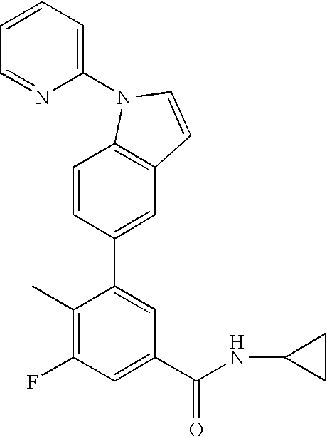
C1=CC(C2=CC(C(NC3CC3)=O)=CC(F)=C2C)=CC2=C1N(C1=CC=CC=N1)C=C2
